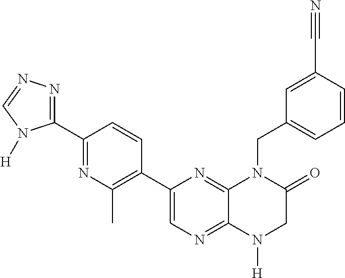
C12=NC(C3=C(C)N=C(C4=NN=CN4[H])C=C3)=CN=C1N([H])CC(=O)N2CC1=CC=CC(C#N)=C1
